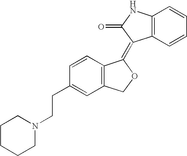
C12=C(C=CC=C1)C(=C1C3=C(CO1)C=C(CCN1CCCCC1)C=C3)C(=O)N2
